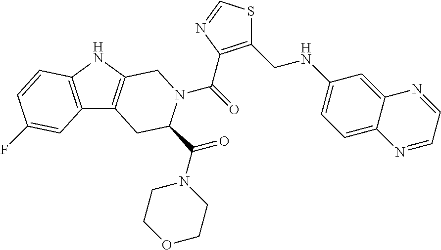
C(=O)(N1C(C(=O)N2CCOCC2)CC2=C(NC3=C2C=C(F)C=C3)C1)C1=C(CNC2=CC=C3C(=C2)N=CC=N3)SC=N1
